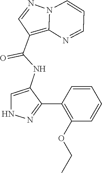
N12C(=C(C(NC3=CNN=C3C3=C(OCC)C=CC=C3)=O)C=N1)N=CC=C2
